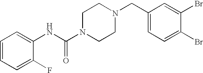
C1=CC=C(F)C(NC(N2CCN(CC3=CC=C(Br)C(Br)=C3)CC2)=O)=C1
